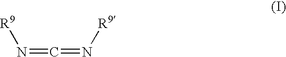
N(=C=N[R9])[R9]
